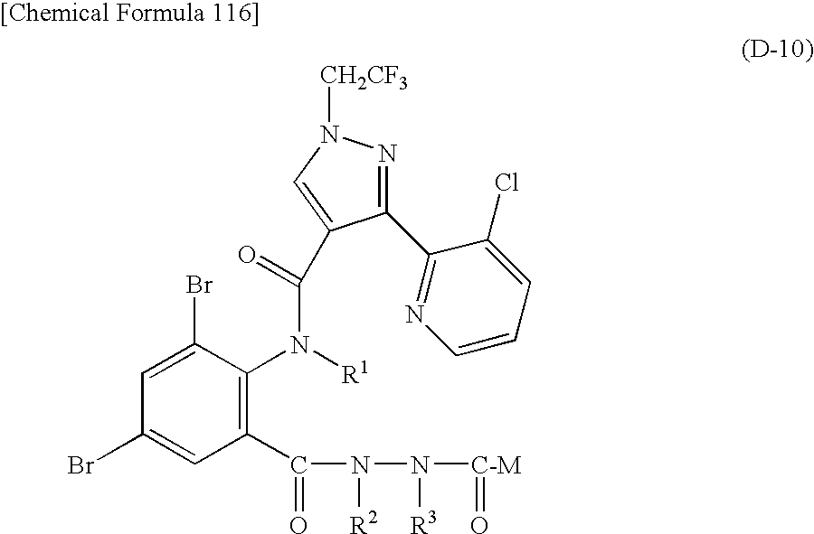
C1(C2=NC=CC=C2Cl)=NN([CH2CF3])C=C1C(N(C1=C(C(=O)N(N([C-M]=O)[R3])[R2])C=C(Br)C=C1Br)[R1])=O
